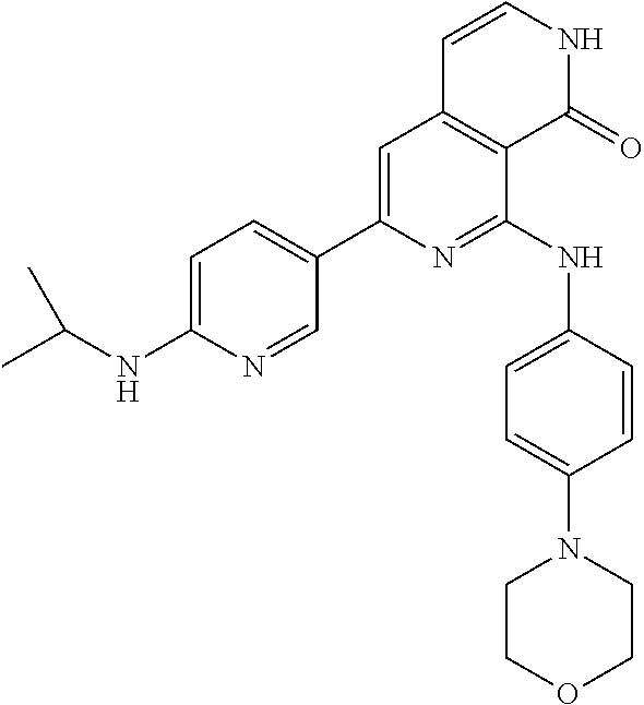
C1=C(NC(C)C)N=CC(C2=CC3=C(C(NC4=CC=C(N5CCOCC5)C=C4)=N2)C(=O)NC=C3)=C1
